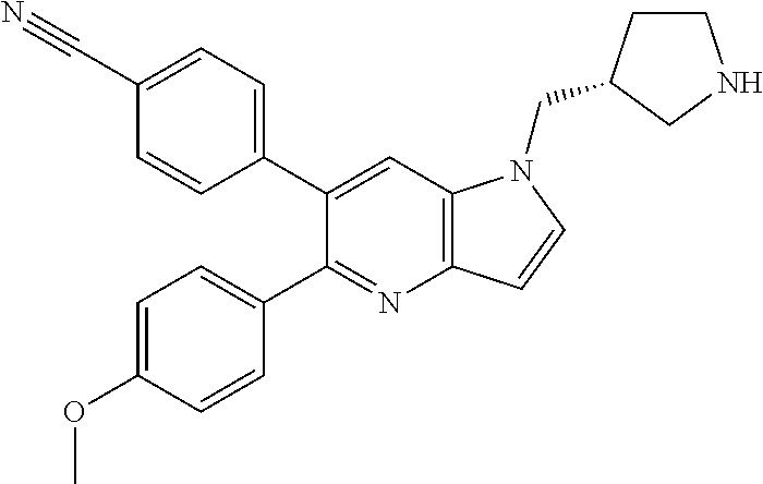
C1(C2=CC=C(C#N)C=C2)=CC2=C(N=C1C1=CC=C(OC)C=C1)C=CN2CC1CCNC1
